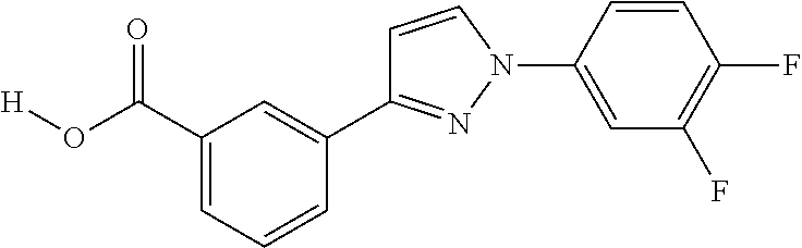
C1(C(O[H])=O)=CC=CC(C2=NN(C3=CC(F)=C(F)C=C3)C=C2)=C1
